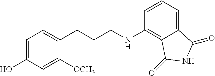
C1(CCCNC2=C3C(=CC=C2)C(=O)NC3=O)=CC=C(O)C=C1[OCH3]
